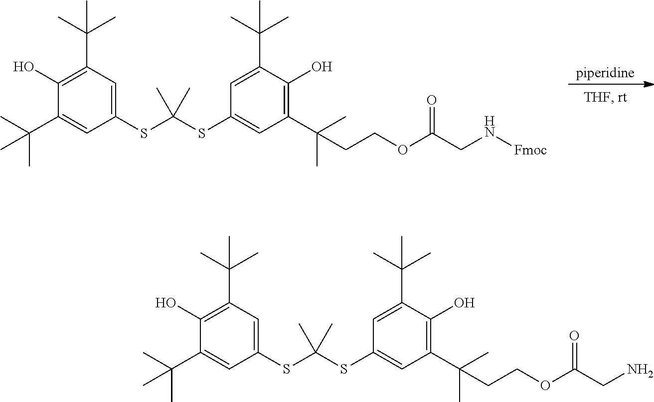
C1(C(C)(C)C)=CC(SC(SC2=CC(C(C)(C)CCOC(CN[Fmoc])=O)=C(O)C(C(C)(C)C)=C2)(C)C)=CC(C(C)(C)C)=C1O.C1(C(C)(C)C)=CC(SC(SC2=CC(C(C)(C)CCOC(CN)=O)=C(O)C(C(C)(C)C)=C2)(C)C)=CC(C(C)(C)C)=C1O
